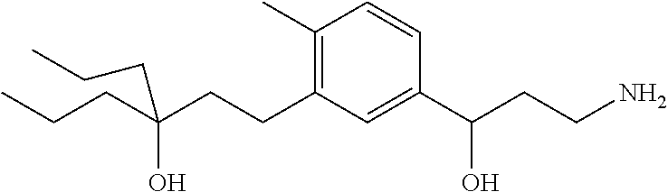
CCCC(CCC1=C(C)C=CC(C(CCN)O)=C1)(O)CCC
